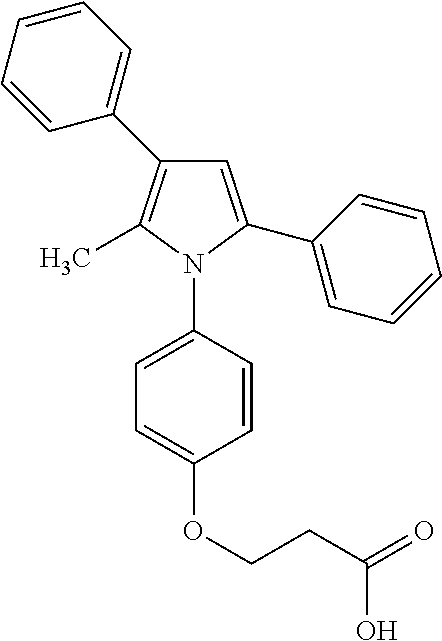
C1=C(C2=CC=CC=C2)N(C2=CC=C(OCCC(=O)O)C=C2)C(C)=C1C1=CC=CC=C1
